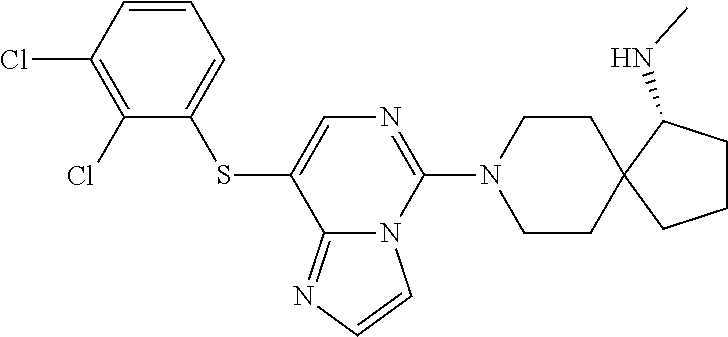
C1=CC(Cl)=C(Cl)C(SC2=CN=C(N3CCC4(CC3)CCCC4NC)N3C2=NC=C3)=C1
